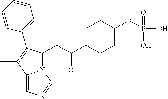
N12C(CC(C3CCC(OP(O)(=O)O)CC3)O)C(C3=CC=CC=C3)=C(C)C1=CN=C2
